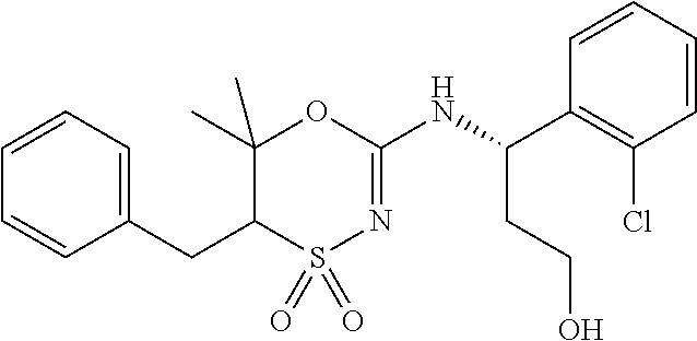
C1=CC=CC(CC2C(C)(C)OC(NC(C3=C(Cl)C=CC=C3)CCO)=NS2(=O)=O)=C1
